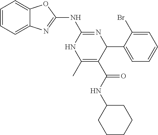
C1=CC=C2C(=C1)OC(NC1=NC(C3=CC=CC=C3Br)C(C(=O)NC3CCCCC3)=C(C)N1)=N2
